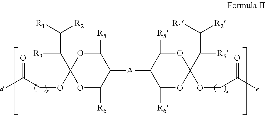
O1C([R6])C([A]C2C([R6])OC(C([R3])C([R2])[R1])(OCC(C)=O)OC2[R5])C([R5])OC1(C([R3])C([R1])[R2])OCC(C)=O
